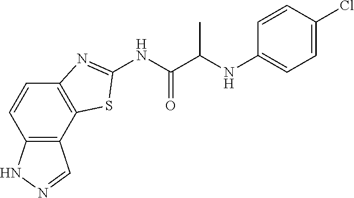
C12=C(C3=C(C=C1)N=C(NC(C(NC1=CC=C(Cl)C=C1)C)=O)S3)C=NN2
